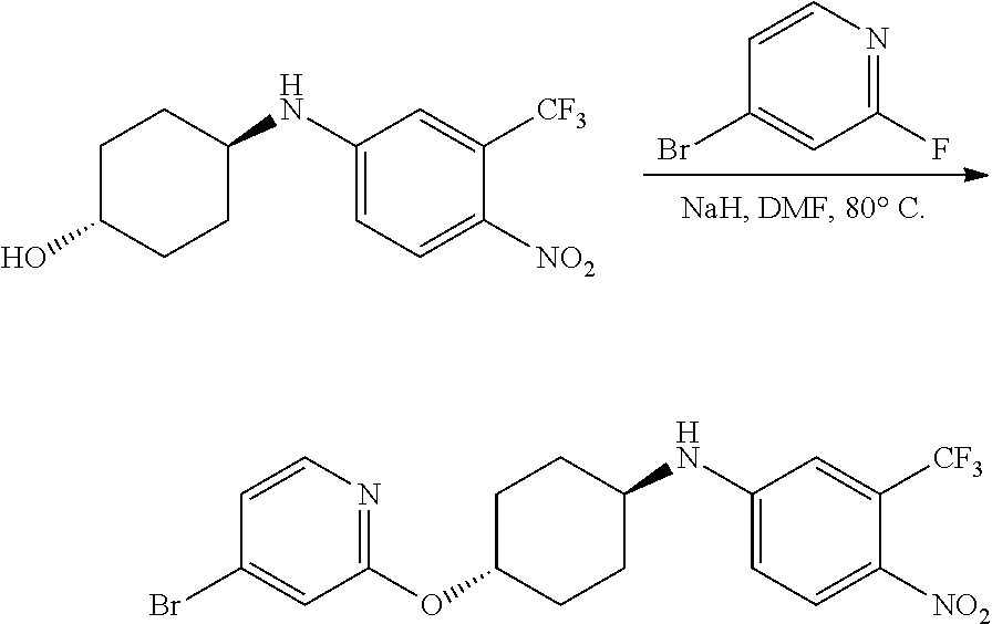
C1C(OC2=NC=CC(Br)=C2)CCC(NC2=CC=C([NO2])C([CF3])=C2)C1.FC1=NC=CC(Br)=C1.C1C(O)CCC(NC2=CC=C([NO2])C([CF3])=C2)C1
